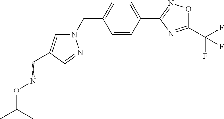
C1=CC(C2=NOC(C(F)(F)F)=N2)=CC=C1CN1C=C(C=NOC(C)C)C=N1
